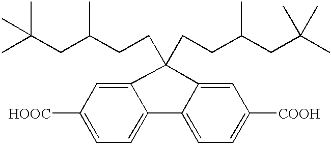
C(C1(CCC(CC(C)(C)C)C)C2=CC([HOOC])=CC=C2C2=CC=C([COOH])C=C21)CC(CC(C)(C)C)C
